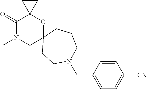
C1(=O)N(C)CC2(OC13CC3)CCCN(CC1=CC=C([CN])C=C1)CC2
